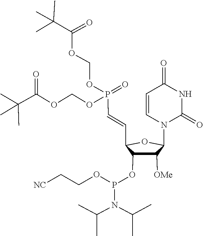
N(P(OC1C([OMe])C(N2C(=O)NC(=O)C=C2)OC1C=CP(=O)(OCOC(C(C)(C)C)=O)OCOC(C(C)(C)C)=O)OCC[NC])(C(C)C)C(C)C
